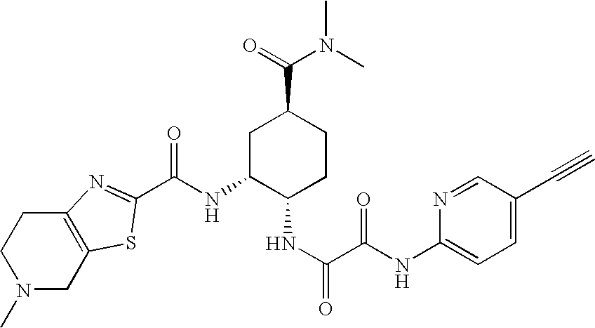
N1(C)CC2=C(CC1)N=C(C(NC1C(NC(=O)C(NC3=CC=C(C#C)C=N3)=O)CCC(C(=O)N(C)C)C1)=O)S2
